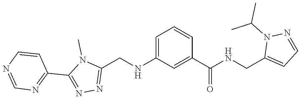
C1(C2=NN=C(CNC3=CC=CC(C(NCC4=CC=NN4C(C)C)=O)=C3)N2C)=NC=NC=C1
